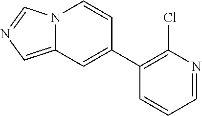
N12C(=CN=C1)C=C(C1=C(Cl)N=CC=C1)C=C2
